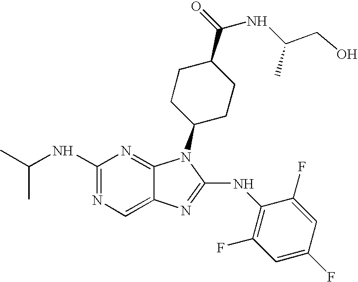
N1=C(NC(C)C)N=C2C(=C1)N=C(NC1=C(F)C=C(F)C=C1F)N2C1CCC(C(NC(C)CO)=O)CC1
